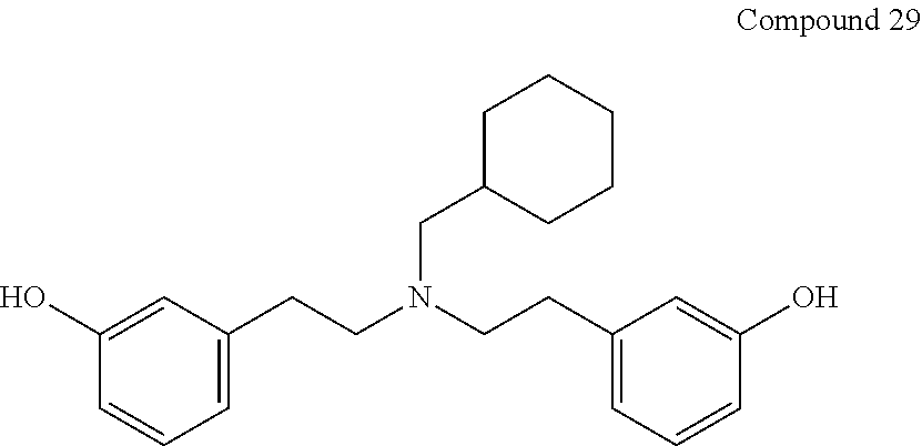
C1=C(CCN(CCC2=CC=CC(O)=C2)CC2CCCCC2)C=C(O)C=C1
